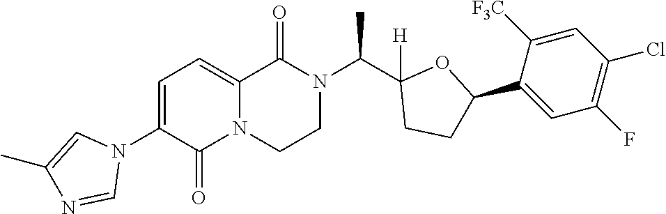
C1(N2C=C(C)N=C2)=CC=C2N(C1=O)CCN(C(C1([H])CCC(C3=CC(F)=C(Cl)C=C3[F3C])O1)C)C2=O
